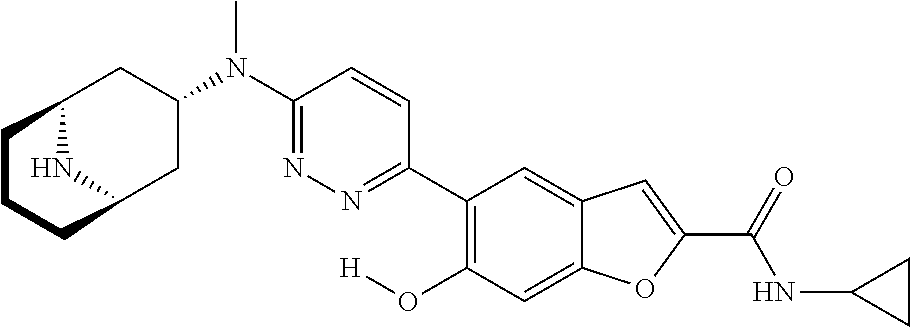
C12NC(CC(N(C3=NN=C(C4=C(O[H])C=C5C(=C4)C=C(C(=O)NC4CC4)O5)C=C3)C)C1)CCC2
